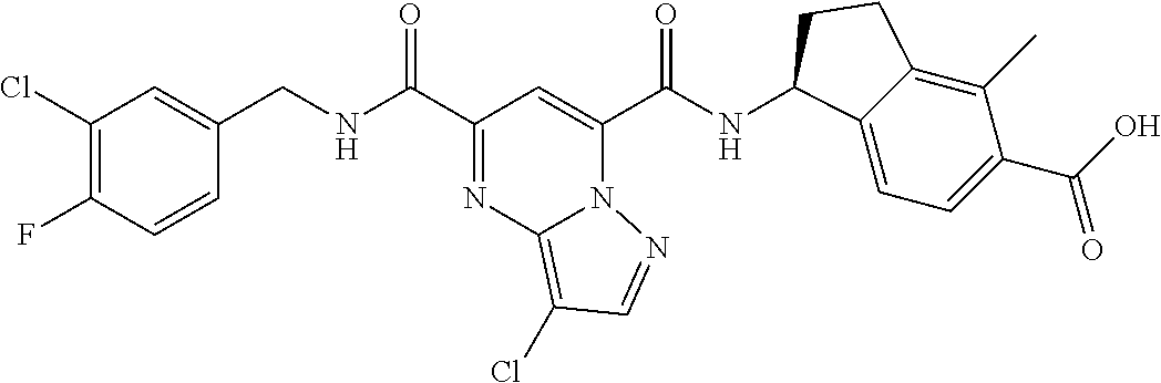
C1=CC(F)=C(Cl)C=C1CNC(=O)C1=NC2=C(Cl)C=NN2C(C(NC2C3=CC=C(C(O)=O)C(C)=C3CC2)=O)=C1
